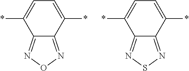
C1(*)=CC=C(*)C2=NON=C12.C1(*)=CC=C(*)C2=NSN=C12
